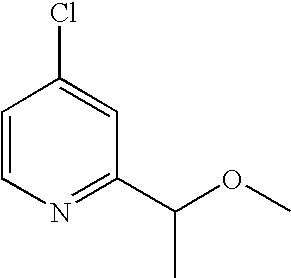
ClC1=CC(C(OC)C)=NC=C1
